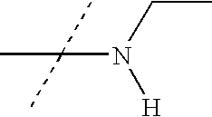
N(C(C)(C)C)(CC)[H]
